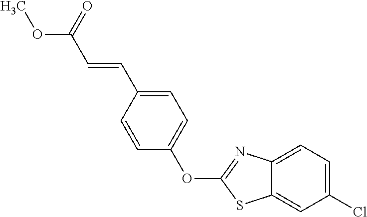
C1=CC(C=CC(OC)=O)=CC=C1OC1=NC2=CC=C(Cl)C=C2S1
